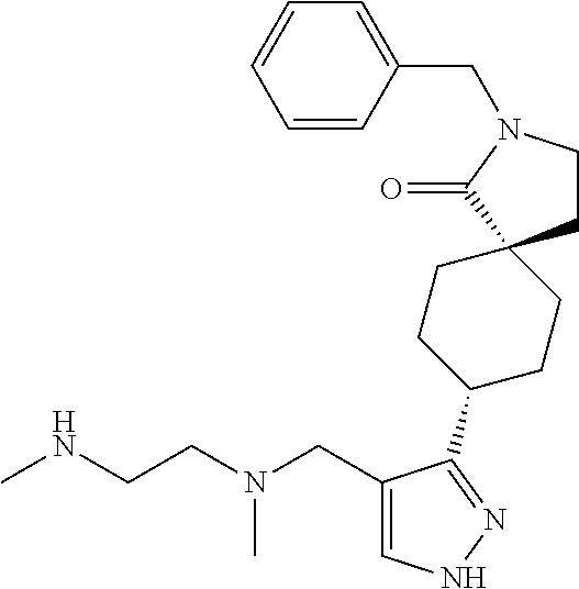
CNCCN(CC1=CNN=C1C1CCC2(CC1)CCN(CC1=CC=CC=C1)C2=O)C
